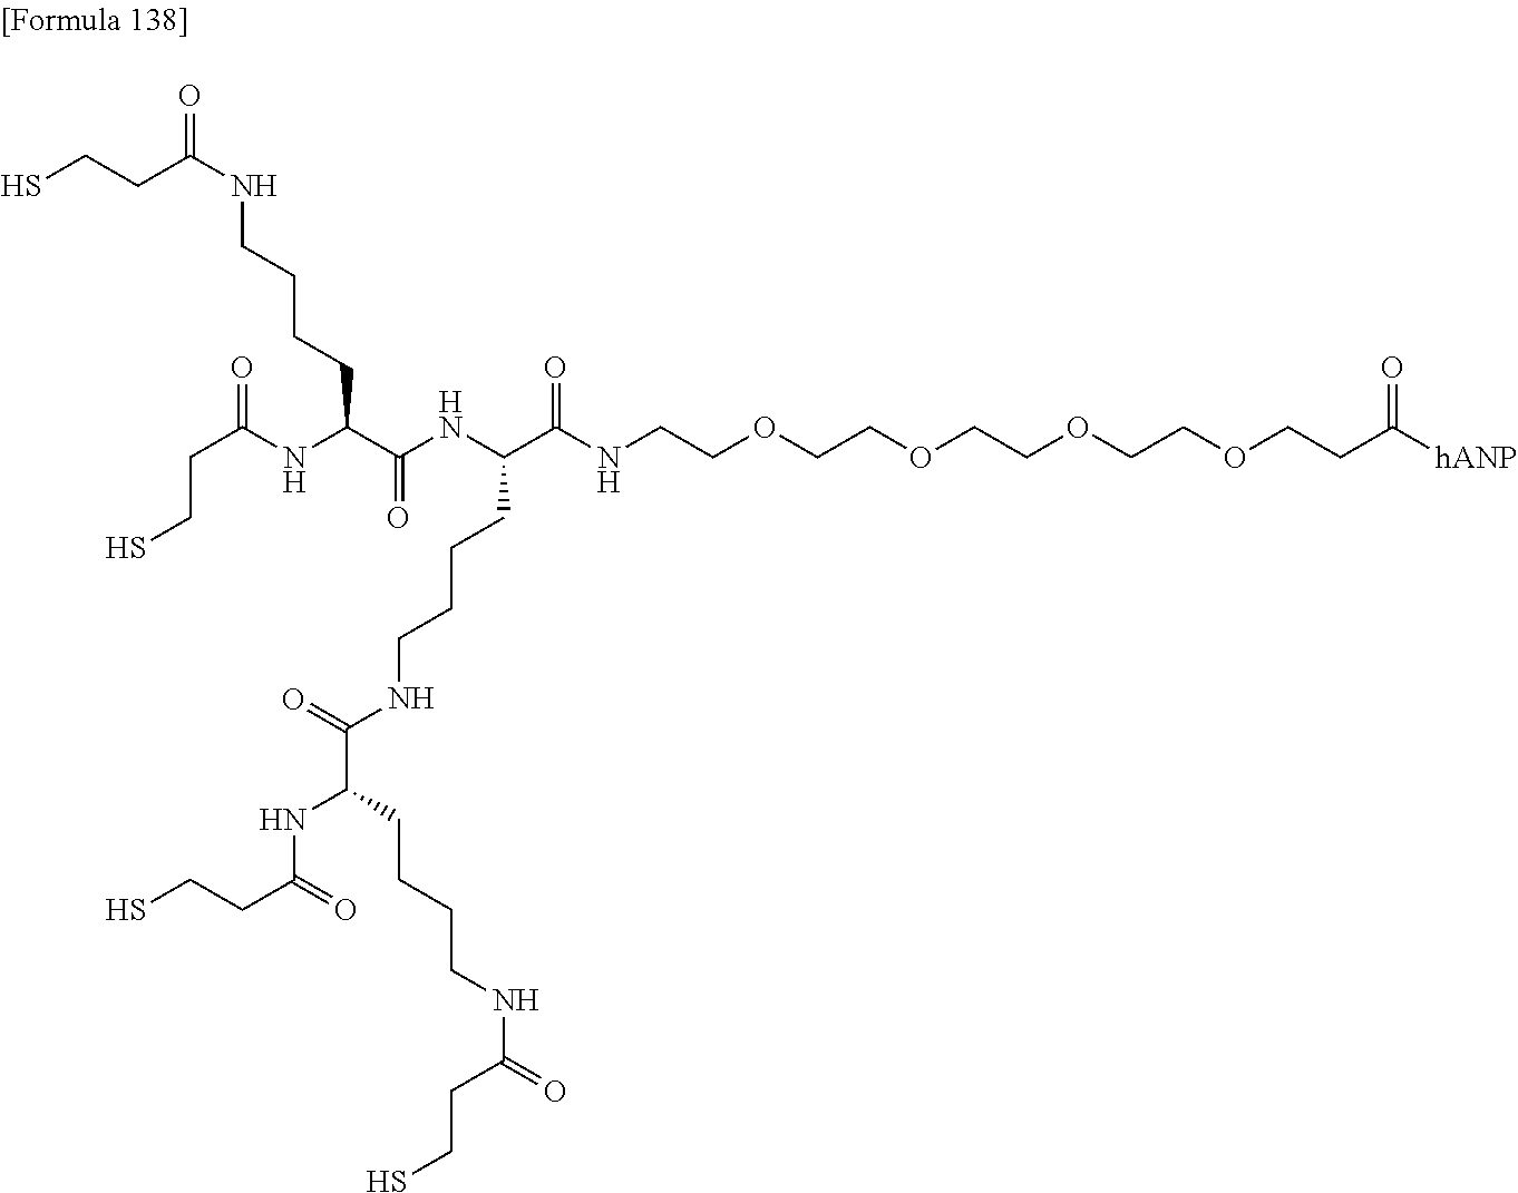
C(C(NC(C(NC(C(NCCOCCOCCOCCOCCC([hANP])=O)=O)CCCCNC(C(CCCCNC(=O)CCS)NC(CCS)=O)=O)=O)CCCCNC(=O)CCS)=O)CS
